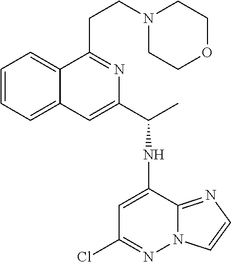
C1=CC=C2C(=C1)C(CCN1CCOCC1)=NC(C(NC1=CC(Cl)=NN3C1=NC=C3)C)=C2
